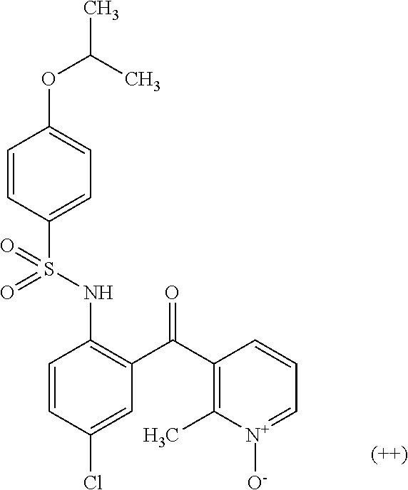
C1=CC(S(NC2=C(C(C3=C(C)[N+]([O-])=CC=C3)=O)C=C(Cl)C=C2)(=O)=O)=CC=C1OC(C)C
